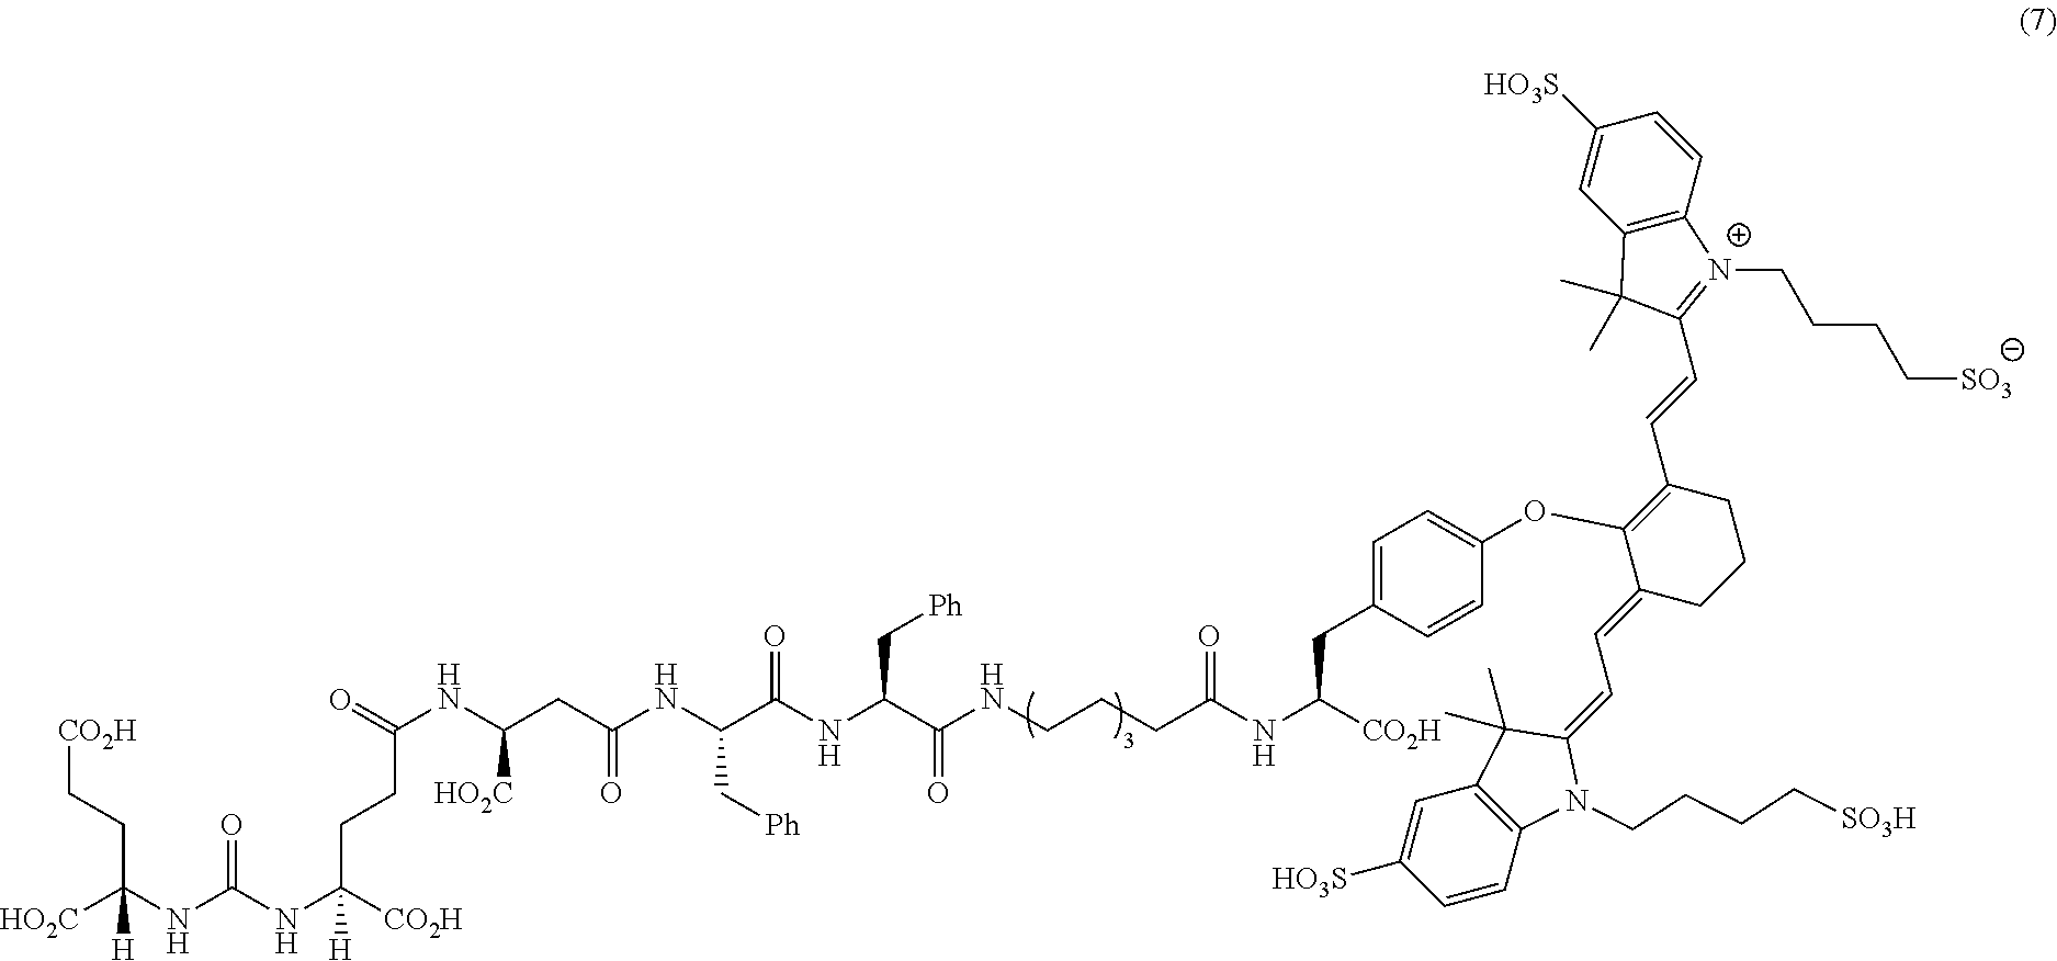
[HO2C]C(NC(NC([CO2H])(CCC(=O)NC(CC(NC(C(NC(C[Ph])C(NCCCC(NC(CC1=CC=C(OC2=C(C=CC3=[N+](CCCC[SO3])C4=C(C3(C)C)C=C([HO3S])C=C4)CCCC2=CC=C2N(CCCC[SO3H])C3=C(C2(C)C)C=C([HO3S])C=C3)C=C1)[CO2H])=O)=O)=O)C[Ph])=O)[HO2C])[H])=O)(CC[CO2H])[H]
